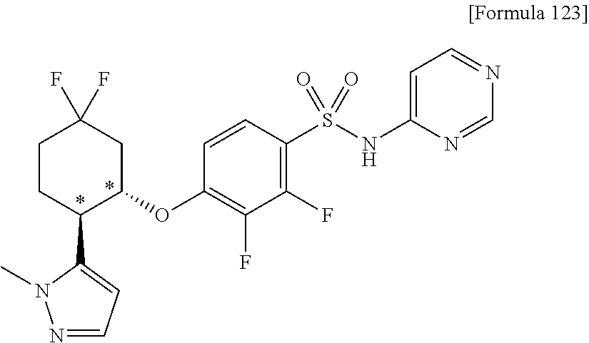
C1CC(C2=CC=NN2C)C(OC2=C(F)C(F)=C(S(NC3=CC=NC=N3)(=O)=O)C=C2)CC1(F)F
